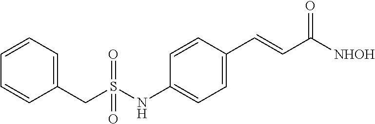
C1(CS(NC2=CC=C(C=CC([NHOH])=O)C=C2)(=O)=O)=CC=CC=C1
